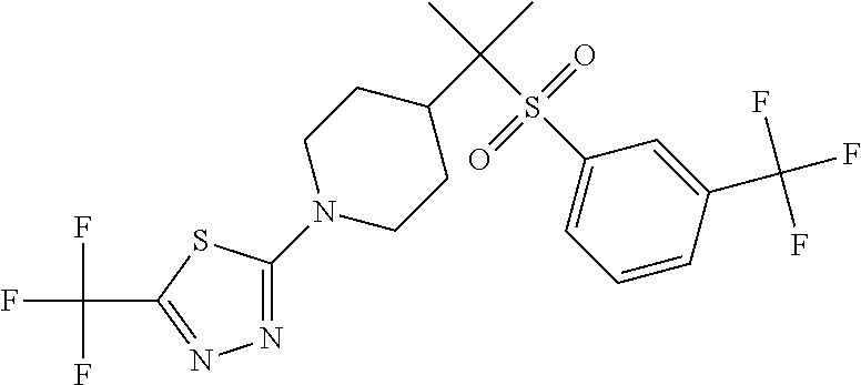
N1=C(N2CCC(C(C)(C)S(C3=CC=CC(C(F)(F)F)=C3)(=O)=O)CC2)SC(C(F)(F)F)=N1
